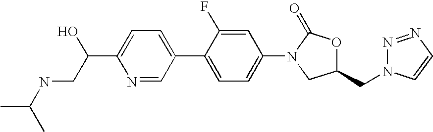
C1=C(C2=CC=C(N3C(=O)OC(CN4N=NC=C4)C3)C=C2F)C=NC(C(O)CNC(C)C)=C1
